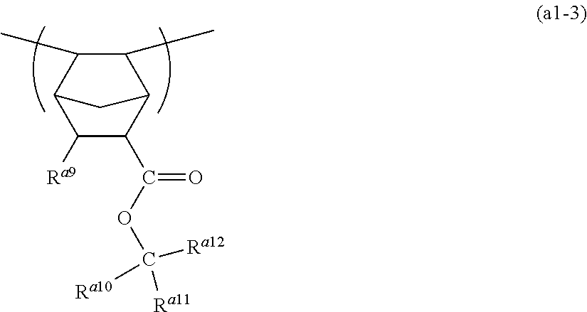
C1([Ra9])C(C(OC([Ra11])([Ra12])[Ra10])=O)C2C(C)C(C)C1C2
